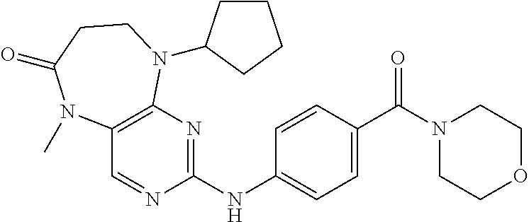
C1(NC2=NC3=C(C=N2)N(C)C(=O)CCN3C2CCCC2)=CC=C(C(N2CCOCC2)=O)C=C1
